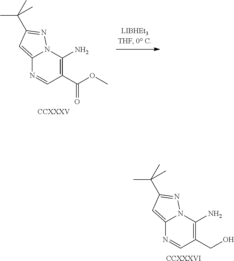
C12=CC(C(C)(C)C)=NN1C(N)=C(CO)C=N2.[CCXXXVI].C12=CC(C(C)(C)C)=NN1C(N)=C(C(OC)=O)C=N2.[CCXXXV]
